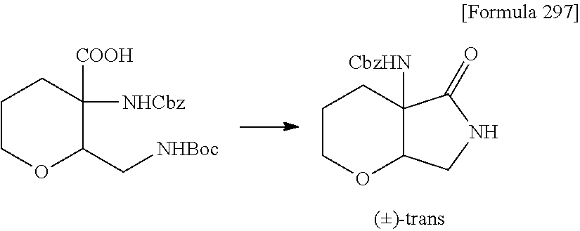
C1COC(C[NHBoc])C([NHCbz])([COOH])C1.C1COC2C([CbzHN])(C1)C(=O)NC2
